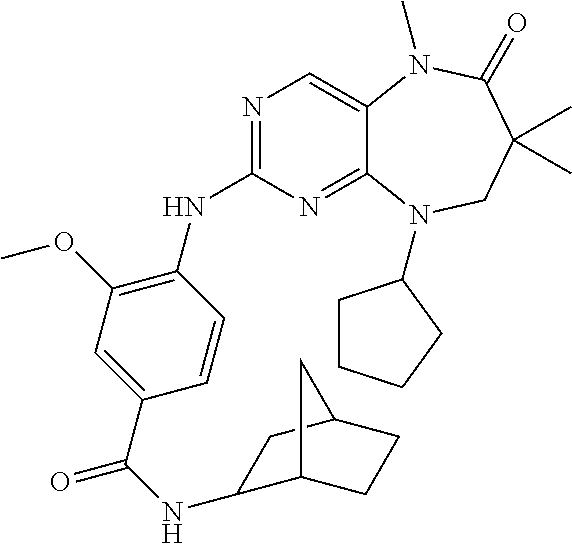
N1=C(NC2=C(OC)C=C(C(=O)NC3C4CCC(C3)C4)C=C2)N=C2C(=C1)N(C)C(=O)C(C)(C)CN2C1CCCC1
